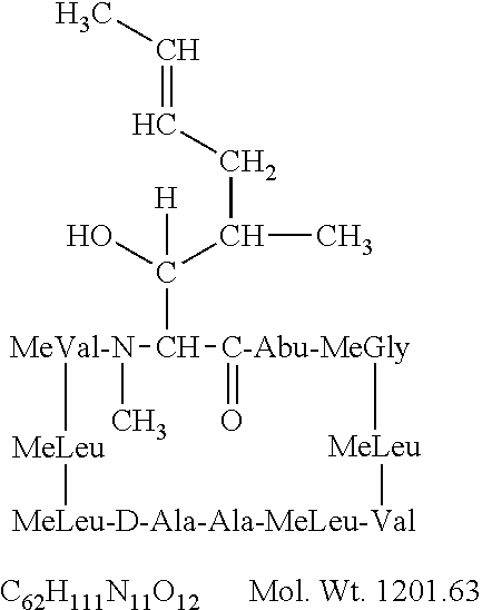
CC=CCC(C)C(O)(C1[C-Abu-MeGly](=O)[MeLeu][MeLeu-D-Ala-Ala-MeLeu-Val][MeLeu][MeVal-N]1C)[H].[C62H111N11O12]
